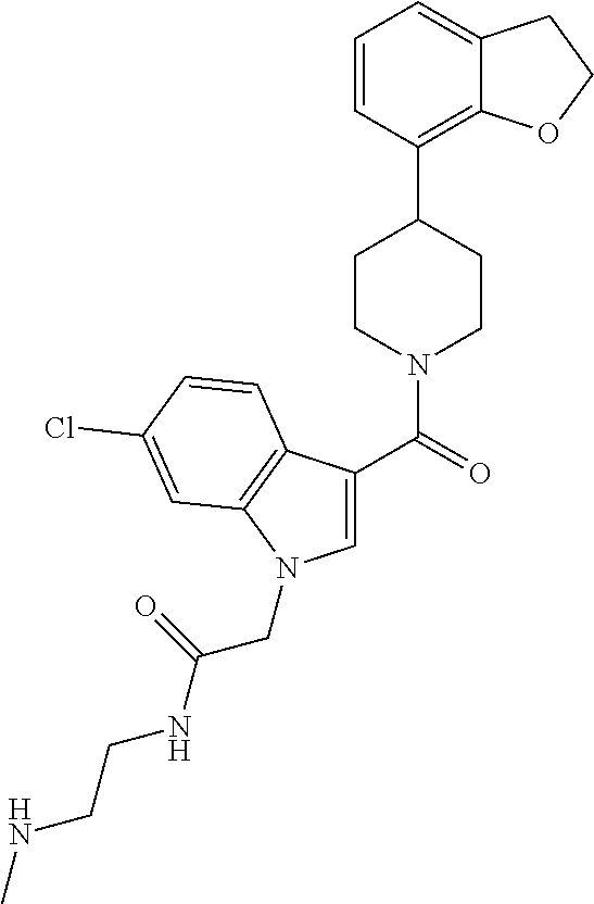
C1=C(C(=O)N2CCC(C3=C4C(=CC=C3)CCO4)CC2)C2=C(N1CC(NCCNC)=O)C=C(Cl)C=C2
